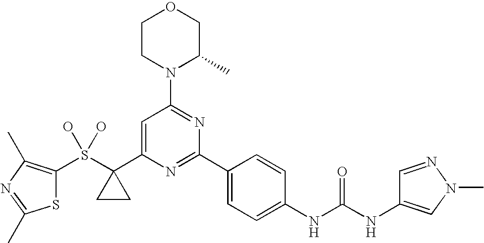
C1CN(C2=NC(C3=CC=C(NC(NC4=CN(C)N=C4)=O)C=C3)=NC(C3(S(O)(O)C4=C(C)N=C(C)S4)CC3)=C2)C(C)CO1
